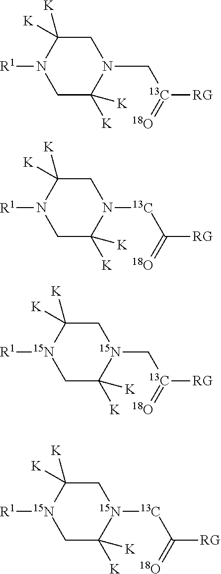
C1C([K])([K])N([R1])CC([K])([K])N1C[13C](=[18O])[RG].C1C([K])([K])N([R1])CC([K])([K])N1[13C]C(=[18O])[RG].C1C([K])([K])[15N]([R1])CC([K])([K])[15N]1C[13C](=[18O])[RG].C1C([K])([K])[15N]([R1])CC([K])([K])[15N]1[13C]C(=[18O])[RG]
